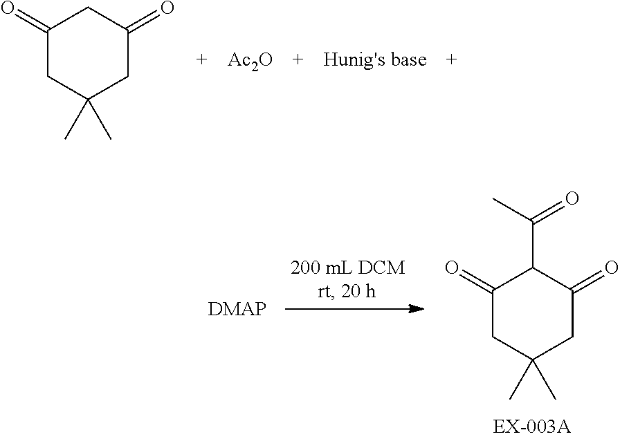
C1(=O)CC(C)(C)CC(=O)C1.[Ac2O].[Hunig's base].[DMAP].C1(=O)CC(C)(C)CC(=O)C1C(=O)C
